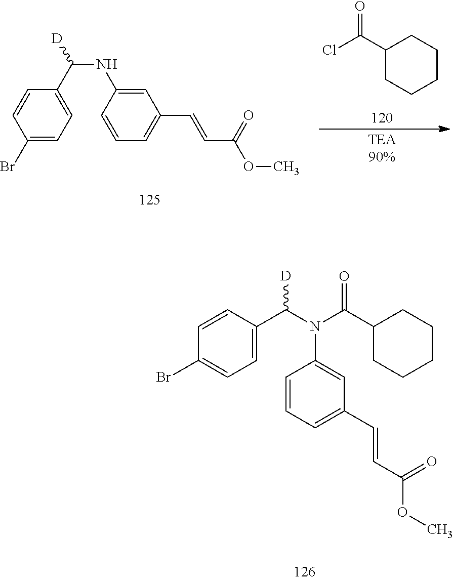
C1(C(Cl)=O)CCCCC1.C1=CC(Br)=CC=C1C(NC1=CC(C=CC(OC)=O)=CC=C1)[D].C1=CC(Br)=CC=C1C(N(C(C1CCCCC1)=O)C1=CC(C=CC(=O)OC)=CC=C1)[D]
